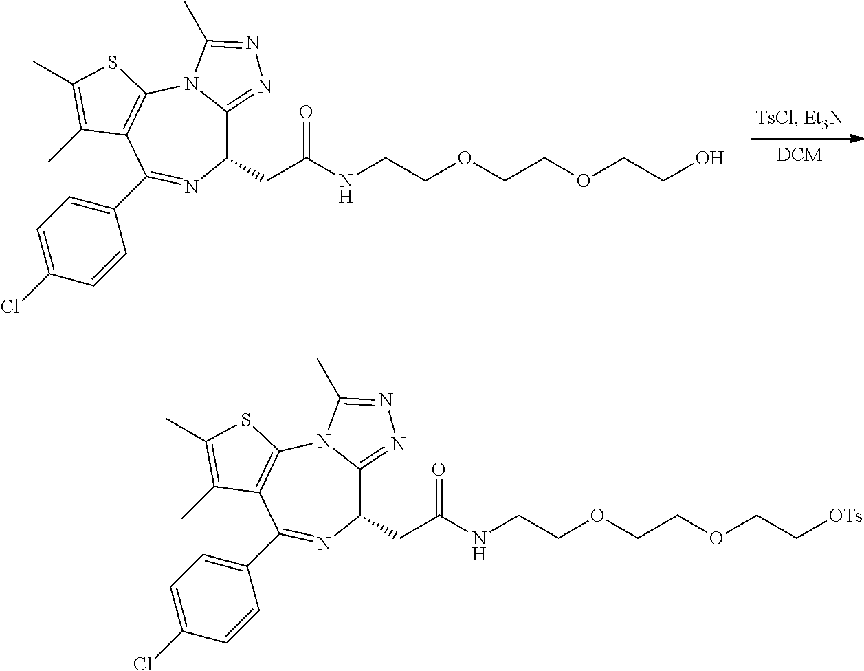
C1(C)=C(C)SC2=C1C(C1=CC=C(Cl)C=C1)=NC(CC(NCCOCCOCCO)=O)C1=NN=C(C)N21.C1(C)=C(C)SC2=C1C(C1=CC=C(Cl)C=C1)=NC(CC(NCCOCCOCC[OTs])=O)C1=NN=C(C)N21
